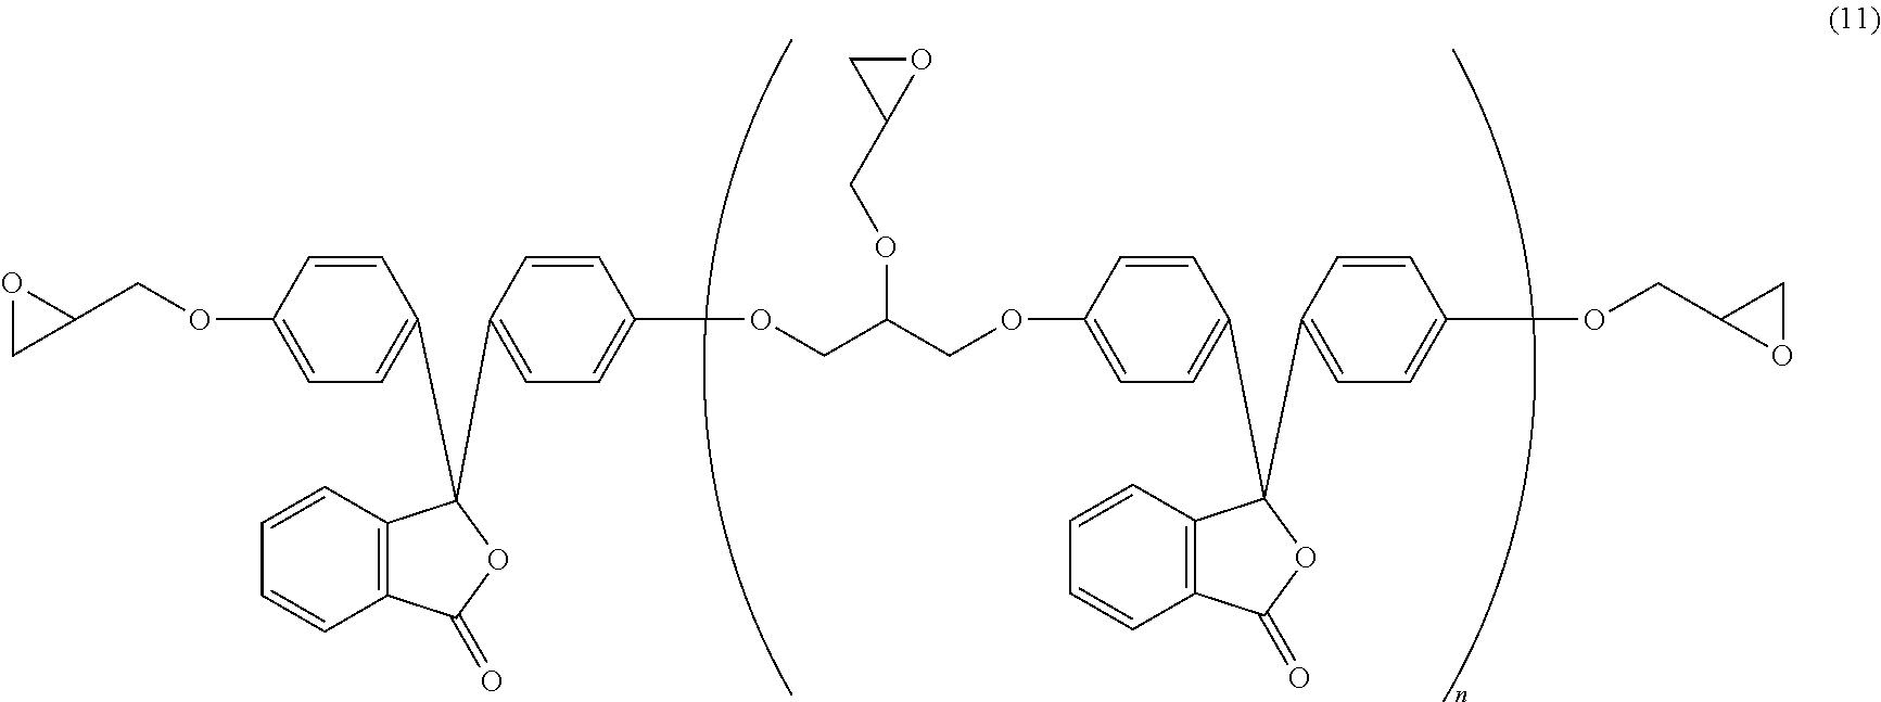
O1CC1COC1=CC=C(C2(C3=CC=C(OCC(COC4=CC=C(C5(C6=CC=C(OCC7OC7)C=C6)C6=C(C=CC=C6)C(=O)O5)C=C4)OCC4OC4)C=C3)C3=C(C(=O)O2)C=CC=C3)C=C1
